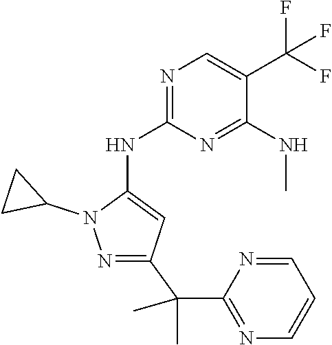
C1CC1N1N=C(C(C)(C)C2=NC=CC=N2)C=C1NC1=NC=C(C(F)(F)F)C(NC)=N1
